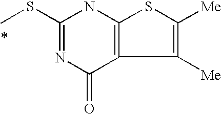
C1(SC)=NC(=O)C2=C(N1)SC([Me])=C2[Me]
